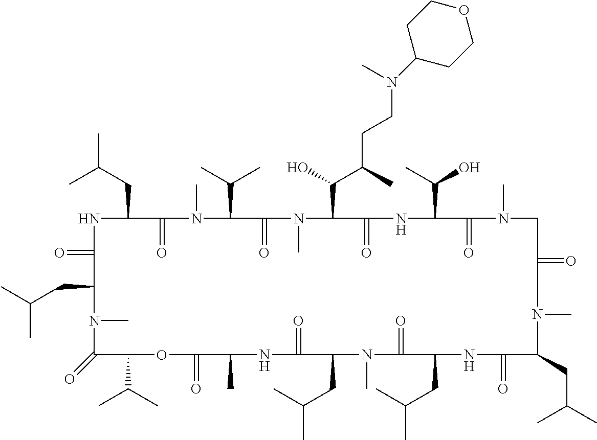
N1C(=O)C(CC(C)C)N(C)C(=O)C(C(C)C)OC(=O)C(C)NC(=O)C(CC(C)C)N(C)C(=O)C(CC(C)C)NC(=O)C(CC(C)C)N(C)C(=O)CN(C)C(=O)C(C(C)O)NC(=O)C(C(O)C(CCN(C2CCOCC2)C)C)N(C)C(=O)C(C(C)C)N(C)C(=O)C1CC(C)C
